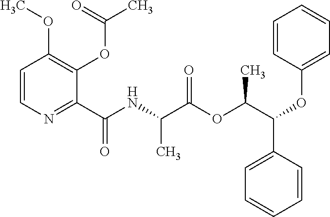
C1(C(NC(C(OC(C(C2=CC=CC=C2)OC2=CC=CC=C2)C)=O)C)=O)=NC=CC(OC)=C1OC(C)=O
